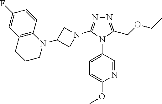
N1=C(COCC)N(C2=CC=C(OC)N=C2)C(N2CC(N3C4=C(CCC3)C=C(F)C=C4)C2)=N1
